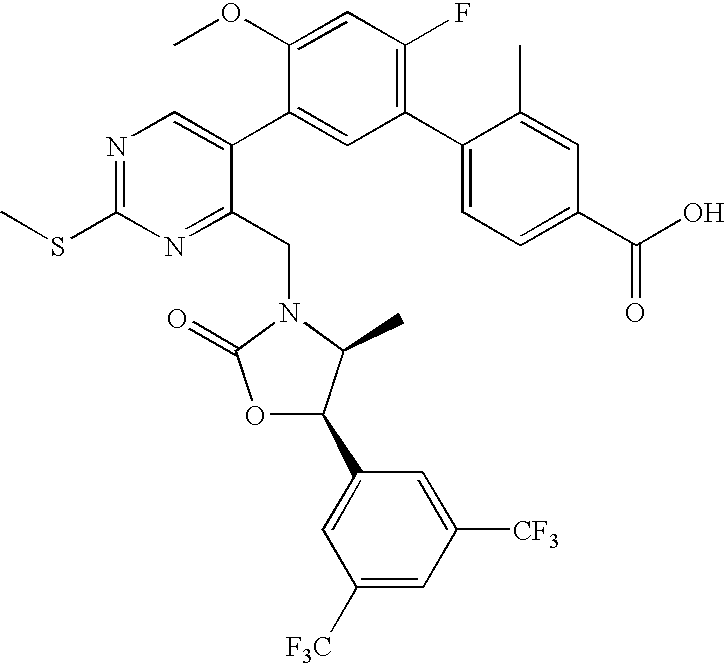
N1=C(SC)N=C(CN2C(C)C(C3=CC([F3C])=CC([CF3])=C3)OC2=O)C(C2=CC(C3=CC=C(C(O)=O)C=C3C)=C(F)C=C2OC)=C1
